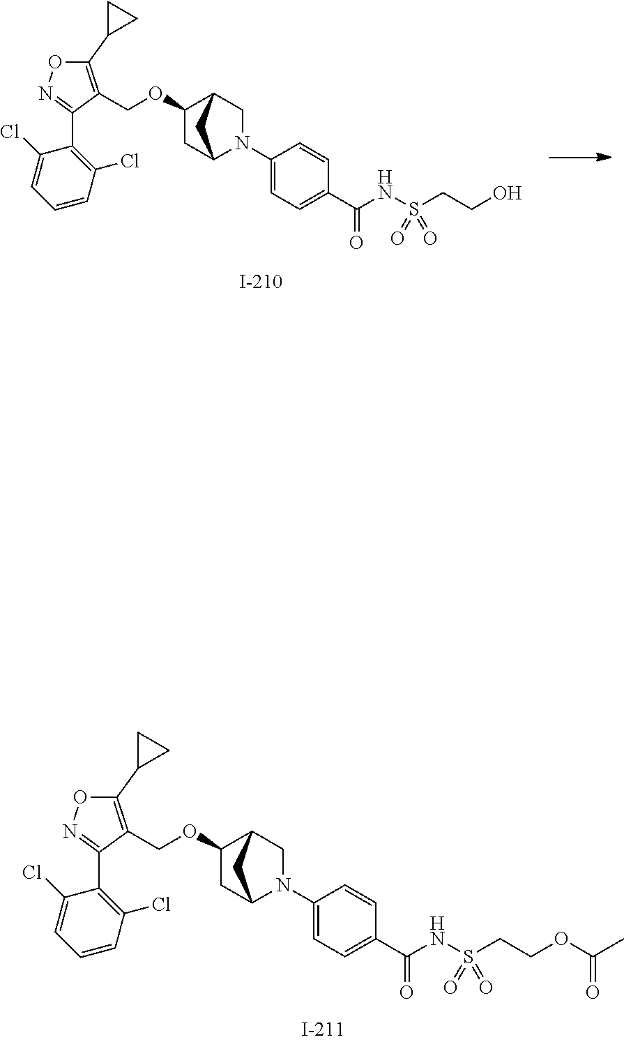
C(OC1CC2N(C3=CC=C(C(=O)NS(CCOC(C)=O)(=O)=O)C=C3)CC1C2)C1=C(C2CC2)ON=C1C1=C(Cl)C=CC=C1Cl.C(OC1CC2N(C3=CC=C(C(=O)NS(CCO)(=O)=O)C=C3)CC1C2)C1=C(C2CC2)ON=C1C1=C(Cl)C=CC=C1Cl
